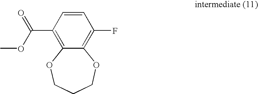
C1=CC(C(OC)=O)=C2C(=C1F)OCCCO2
